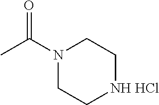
N1(C(=O)C)CC[NH HCl]CC1
